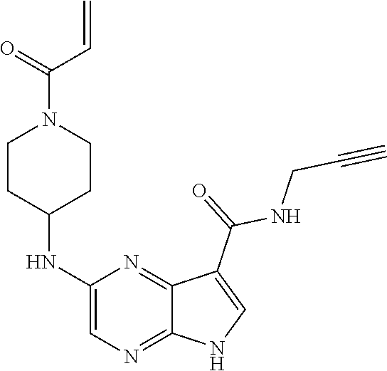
C1(NC2CCN(C(=O)C=C)CC2)=CN=C2C(=N1)C(C(NCC#C)=O)=CN2
